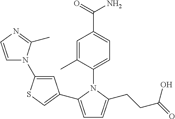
C1=C(C)C(N2C(C3=CSC(N4C=CN=C4C)=C3)=CC=C2CCC(=O)O)=CC=C1C(=O)N
